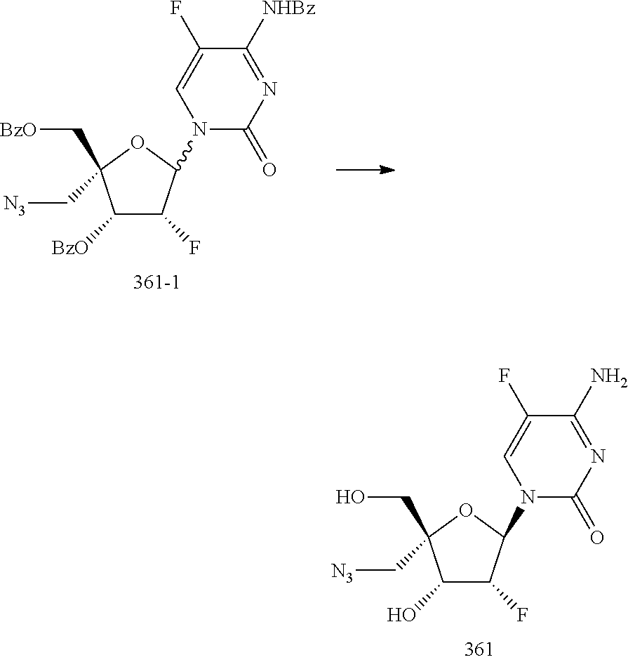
C1(O)C(F)C(N2C(=O)N=C(N)C(F)=C2)OC1(C[N3])CO.C1([BzO])C(F)C(N2C(=O)N=C([NHBz])C(F)=C2)OC1(C[N3])C[BzO]
